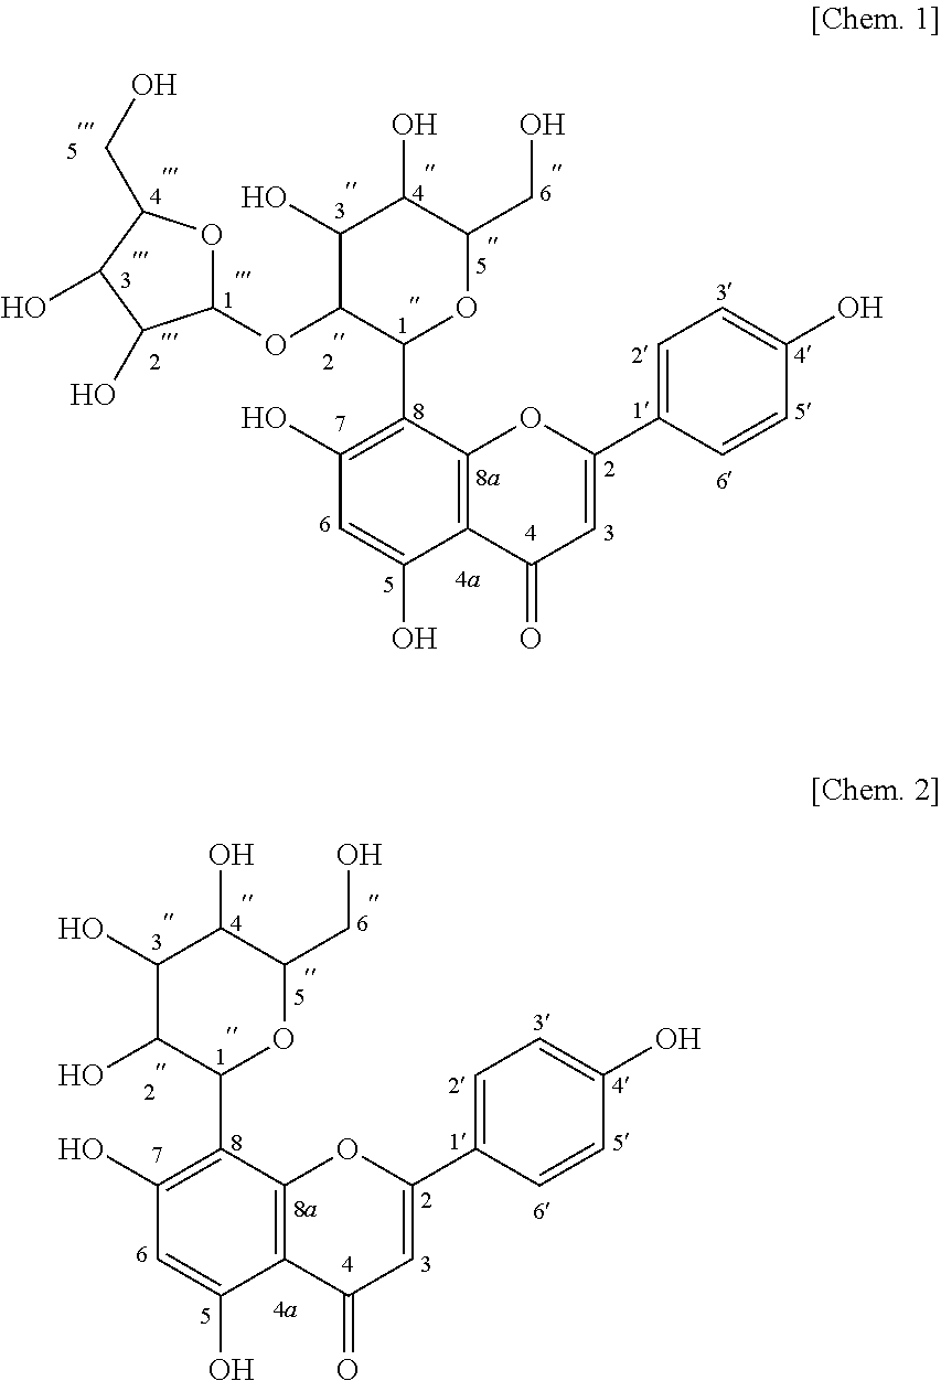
C12=C(C(C3OC(CO)C(O)C(O)C3OC3OC(CO)C(O)C3O)=C(O)C=C1O)OC(C1=CC=C(O)C=C1)=CC2=O.C12=C(C(C3OC(CO)C(O)C(O)C3O)=C(O)C=C1O)OC(C1=CC=C(O)C=C1)=CC2=O
